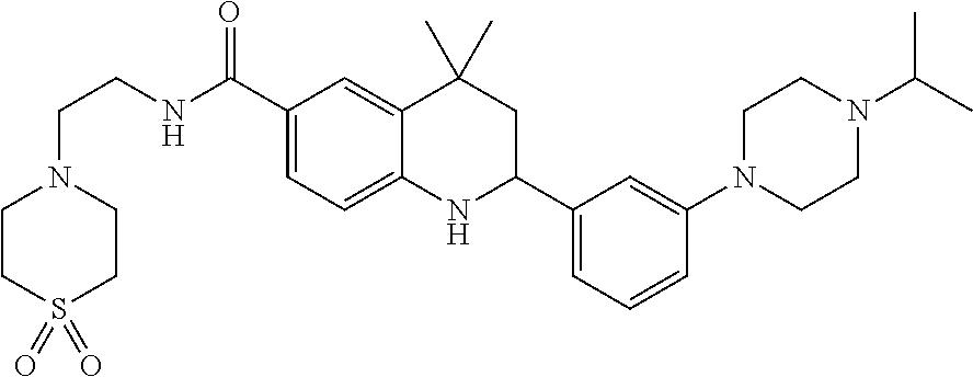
C1(C(NCCN2CCS(=O)(=O)CC2)=O)=CC=C2C(=C1)C(C)(C)CC(C1=CC=CC(N3CCN(C(C)C)CC3)=C1)N2
